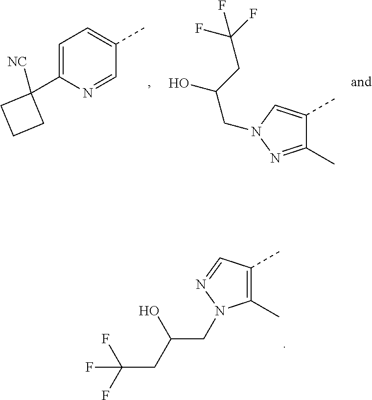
C1=C(C2([NC])CCC2)N=CC(C)=C1.C1(C)=NN(CC(O)CC(F)(F)F)C=C1C.C1(C)=C(C)C=NN1CC(CC(F)(F)F)O
